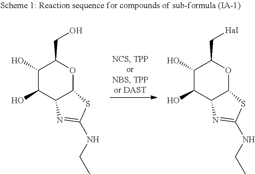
C1(O)C(O)C2C(OC1CO)SC(NCC)=N2.C1(O)C(O)C2C(OC1C[HaI])SC(NCC)=N2
